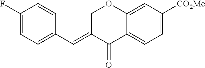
C1C(=CC2=CC=C(F)C=C2)C(=O)C2=CC=C([CO2Me])C=C2O1
